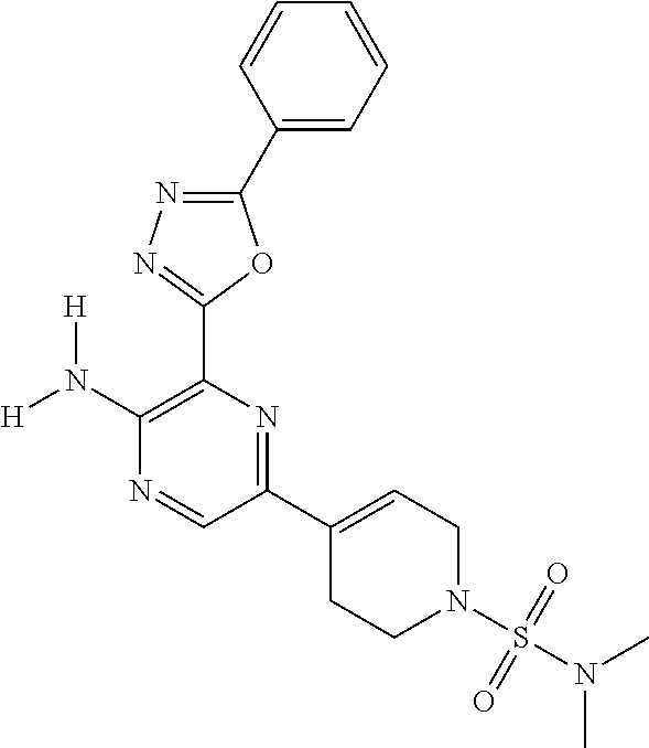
[H]N(C1=C(C2=NN=C(C3=CC=CC=C3)O2)N=C(C2=CCN(S(N(C)C)(=O)=O)CC2)C=N1)[H]
